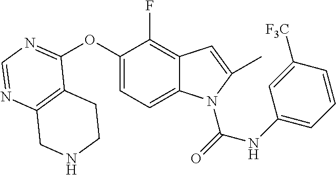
C12=C(N=CN=C1OC1=CC=C3C(=C1F)C=C(C)N3C(=O)NC1=CC=CC([F3C])=C1)CNCC2
